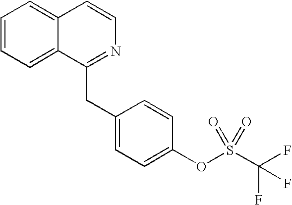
C1=CC=C2C(=C1)C=CN=C2CC1=CC=C(OS(C(F)(F)F)(=O)=O)C=C1
